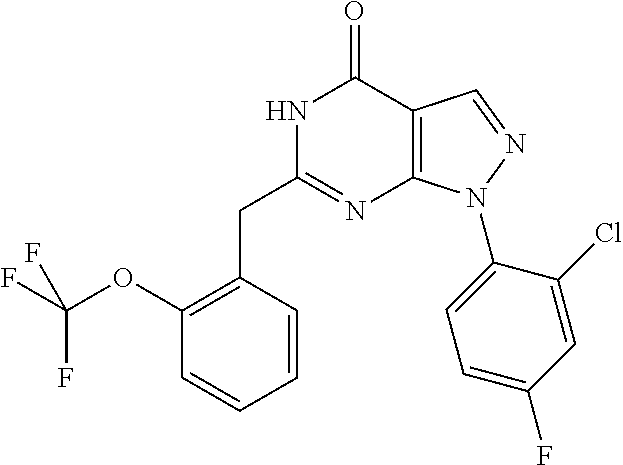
C1(OC(F)(F)F)=C(CC2=NC3=C(C(=O)N2)C=NN3C2=CC=C(F)C=C2Cl)C=CC=C1
